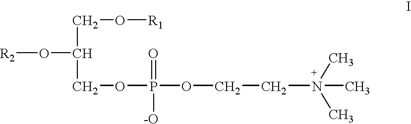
C(COP(=O)([-O])OCCN(C)(C)C)(O[R2])CO[R1]
